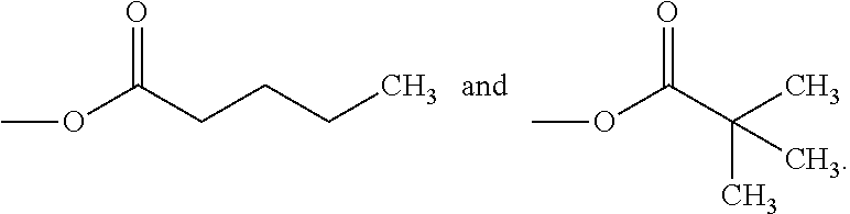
COC(CCCC)=O.COC(C(C)(C)C)=O
